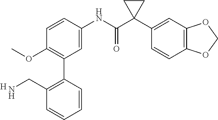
C1=CC(NC(C2(C3=CC4=C(C=C3)OCO4)CC2)=O)=CC(C2=C(CN)C=CC=C2)=C1OC.[H]
